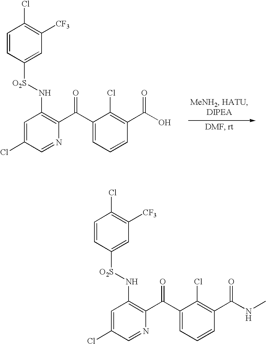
C1=CC([O2S]NC2=C(C(C3=CC=CC(C(O)=O)=C3Cl)=O)N=CC(Cl)=C2)=CC([CF3])=C1Cl.C1=CC([O2S]NC2=C(C(C3=CC=CC(C(NC)=O)=C3Cl)=O)N=CC(Cl)=C2)=CC([CF3])=C1Cl
